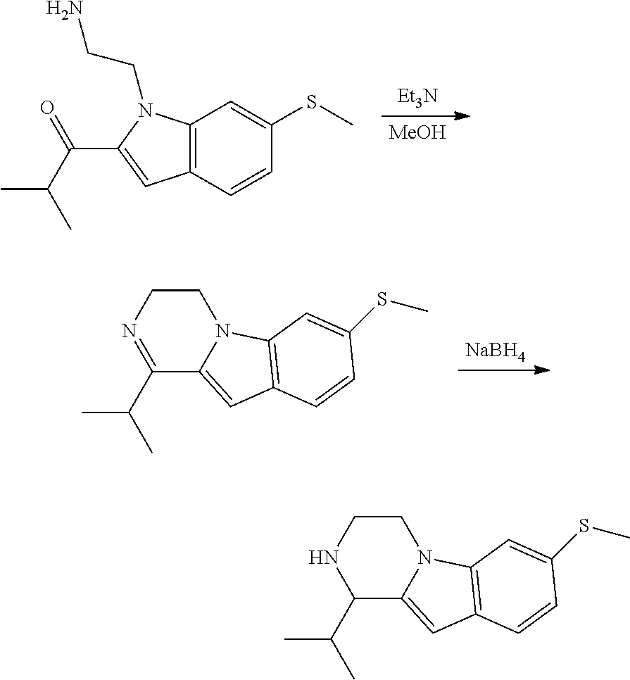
C1(C(C)C)C2=CC3=C(N2CCN1)C=C(SC)C=C3.[Et3N].[MeOH].C12=C(C=CC(SC)=C1)C=C(C(C(C)C)=O)N2CCN.C1(C(C)C)=NCCN2C1=CC1=C2C=C(SC)C=C1.[NaBH4]
